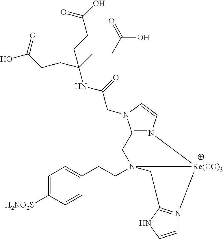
C12=N(C=CN1CC(NC(CCC(O)=O)(CCC(O)=O)CCC(O)=O)=O)[Re(CO)3]1N(CCC3=CC=C([H2NO2S])C=C3)(C2)CC2=N1C=CN2
